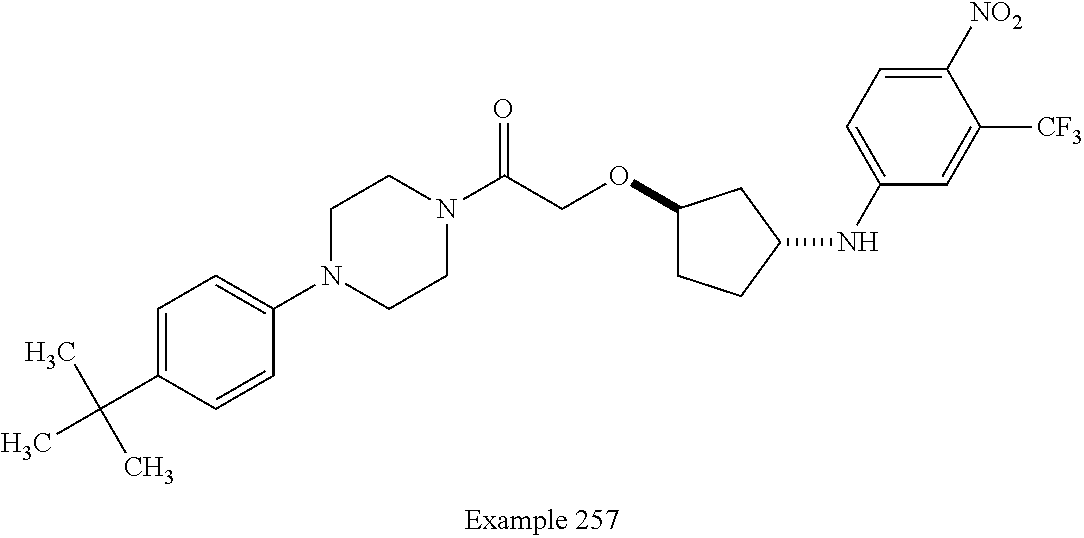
C1=C(C(C)(C)C)C=CC(N2CCN(C(=O)COC3CCC(NC4=CC=C([NO2])C([CF3])=C4)C3)CC2)=C1
